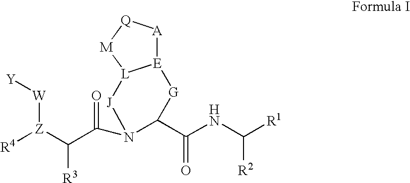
[R4][Z](C([R3])C(=O)N1C(C(NC([R1])[R2])=O)[G][E]2[A][Q][M][L]2[J]1)[W][Y]
